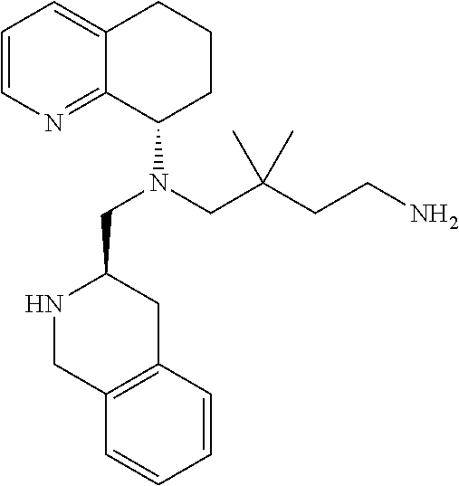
C12=NC=CC=C1CCCC2N(CC(CCN)(C)C)CC1NCC2=C(C1)C=CC=C2
